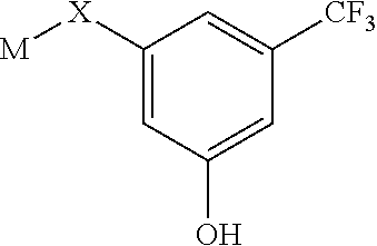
C1=C([X][M])C=C([CF3])C=C1O
